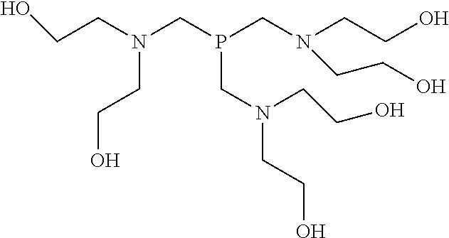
C(CN(CP(CN(CCO)CCO)CN(CCO)CCO)CCO)O
